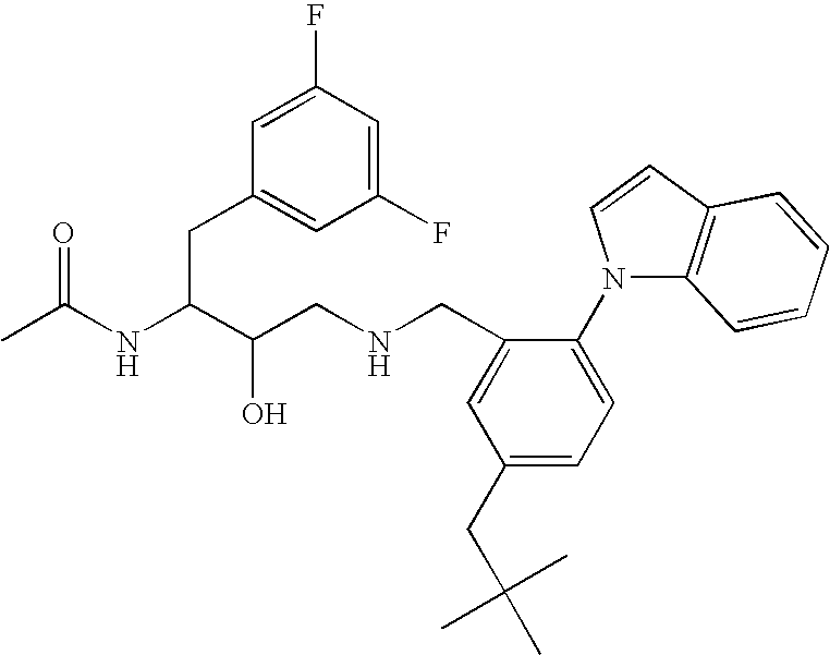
CC(NC(C(CNCC1=CC(CC(C)(C)C)=CC=C1N1C2=C(C=C1)C=CC=C2)O)CC1=CC(F)=CC(F)=C1)=O
